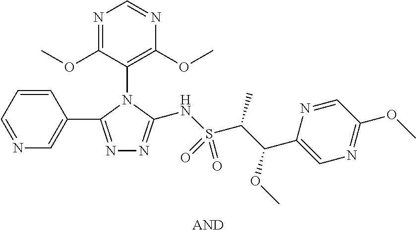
N1=CC=CC(C2=NN=C(NS(C(C(C3=CN=C(OC)C=N3)OC)C)(=O)=O)N2C2=C(OC)N=CN=C2OC)=C1
